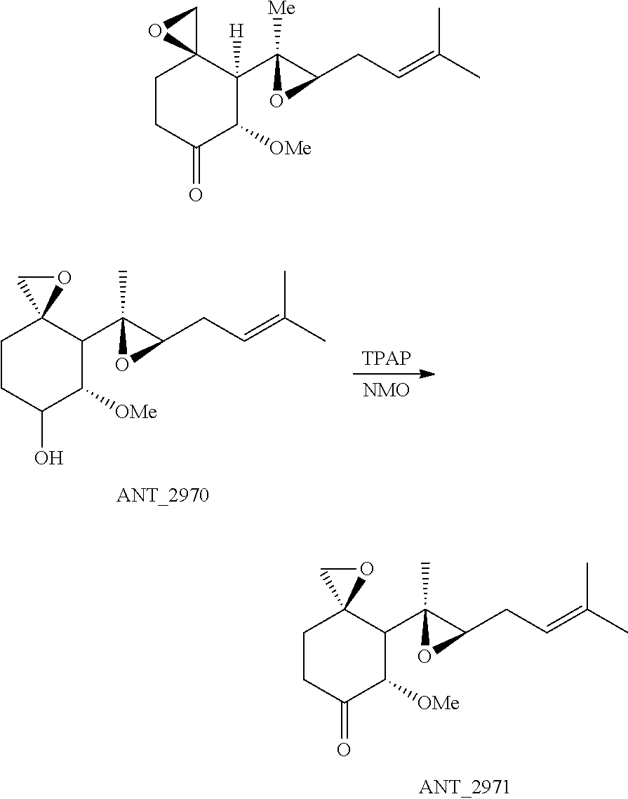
C1CC(=O)C([OMe])C(C2(C)C(CC=C(C)C)O2)C12OC2.[NMO].[TPAP].C1CC(O)C([OMe])C(C2(C)C(CC=C(C)C)O2)C12OC2.C1CC(=O)C([OMe])C(C2([Me])C(CC=C(C)C)O2)([H])C12CO2
